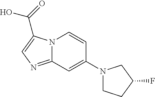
C(O)(=O)C1=CN=C2N1C=CC(N1CCC(F)C1)=C2
